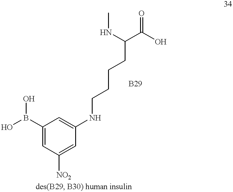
C1(B(O)O)=CC([NO2])=CC(NCCCCC(C(O)=O)NC)=C1
